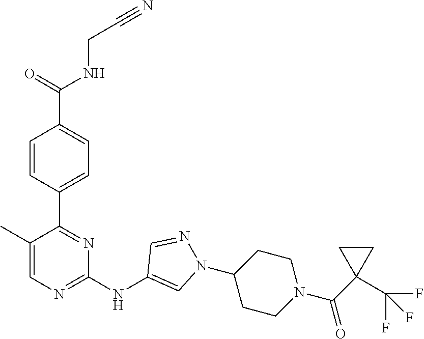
C(CNC(C1=CC=C(C2=NC(NC3=CN(C4CCN(C(=O)C5(C(F)(F)F)CC5)CC4)N=C3)=NC=C2C)C=C1)=O)#N
